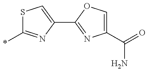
S1C(*)=NC(C2=NC(C(=O)N)=CO2)=C1
